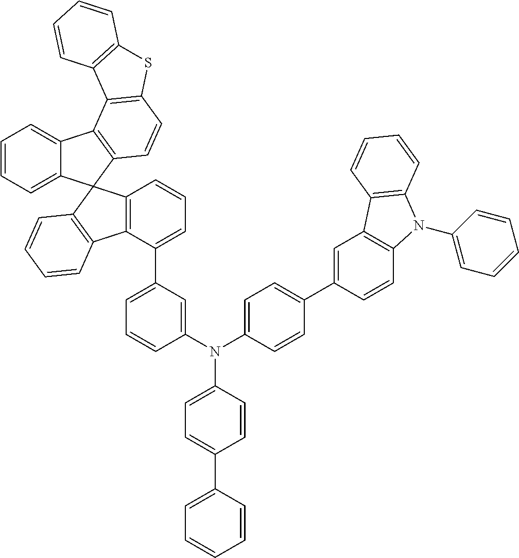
C1=C(C2=CC=CC3=C2C2=C(C=CC=C2)C32C3=CC=CC=C3C3=C2C=CC2=C3C3=C(S2)C=CC=C3)C=C(N(C2=CC=C(C3=CC4=C(C=C3)N(C3=CC=CC=C3)C3=C4C=CC=C3)C=C2)C2=CC=C(C3=CC=CC=C3)C=C2)C=C1
